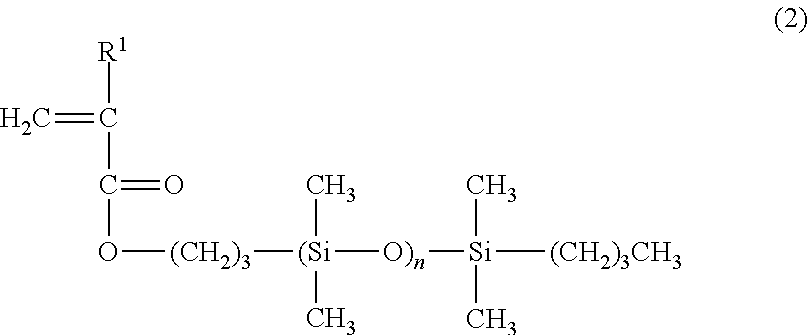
C=C(C(O[(CH2)3][(Si](C)(C)[O)n][Si](C)([(CH2)3CH3])C)=O)[R1]
